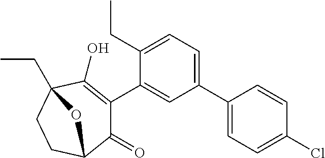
C1(C2=CC=C(CC)C(C3=C(O)C4(CC)CCC(C3=O)O4)=C2)=CC=C(Cl)C=C1
